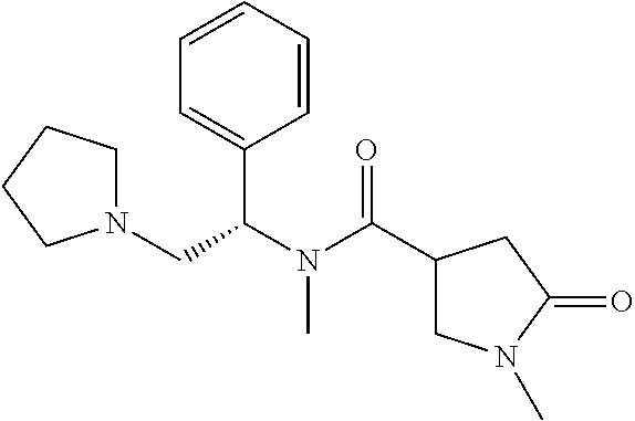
N1(CC(N(C(C2CN(C)C(=O)C2)=O)C)C2=CC=CC=C2)CCCC1
